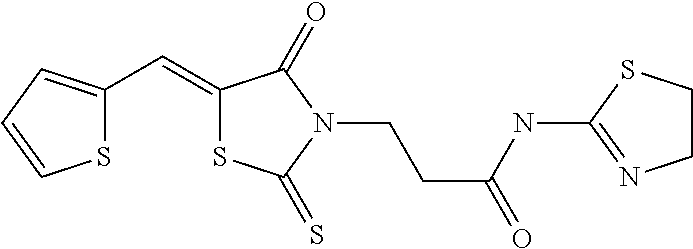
S1C(C=C2SC(=S)N(CCC(=O)NC3=NCCS3)C2=O)=CC=C1
